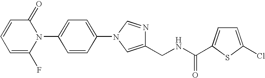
C1=CC=C(F)N(C2=CC=C(N3C=NC(CNC(=O)C4=CC=C(Cl)S4)=C3)C=C2)C1=O
